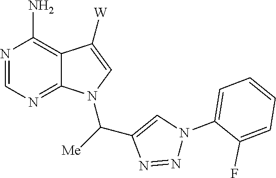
N1=CN=C2C(=C1N)C([W])=CN2C([Me])C1=CN(C2=CC=CC=C2F)N=N1
